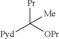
[Pr]C([OPr])([Pyd])[Me]
